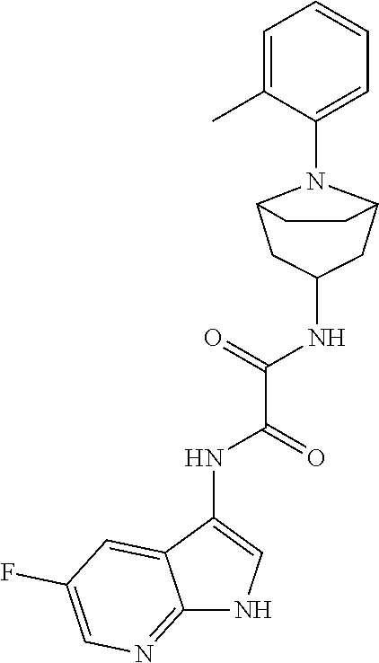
C1=C(C)C(N2C3CCC2CC(NC(C(NC2=CNC4=NC=C(F)C=C24)=O)=O)C3)=CC=C1
